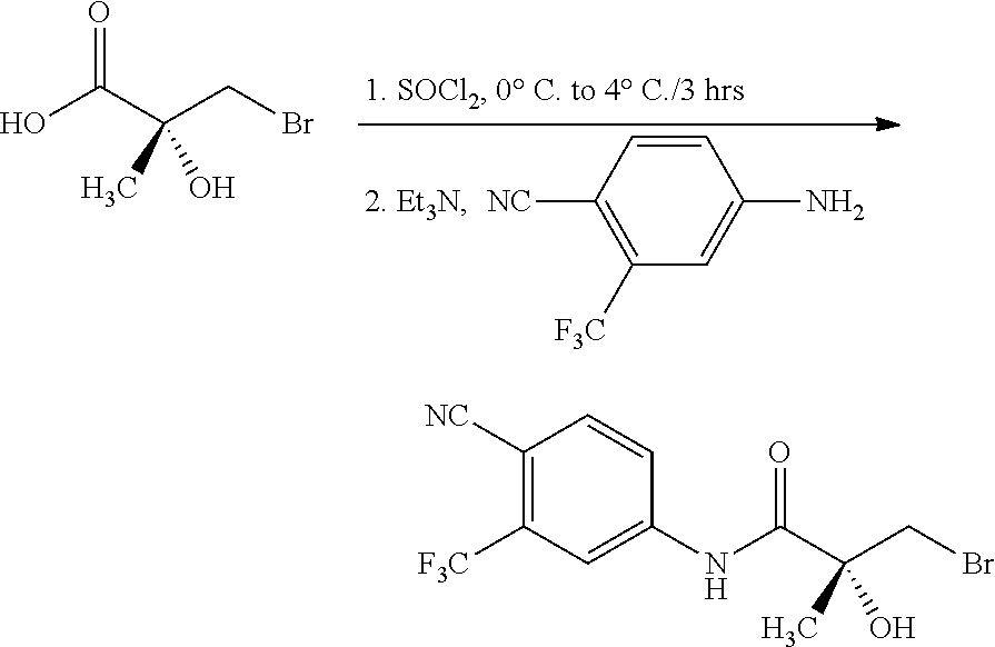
OC(C(CBr)(C)O)=O.C1([NC])=C([F3C])C=C(N)C=C1.C1(NC(=O)C(CBr)(C)O)=CC([F3C])=C([NC])C=C1
